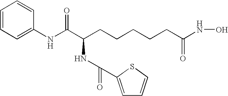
C(CCCCCC(=O)NO)(C(NC1=CC=CC=C1)=O)NC(=O)C1=CC=CS1
